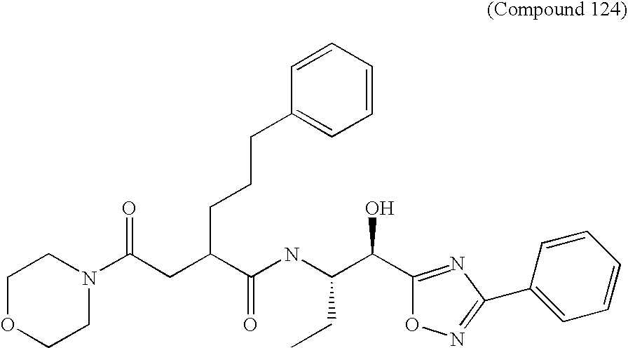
C1OCCN(C(CC(C(NC(C(C2=NC(C3=CC=CC=C3)=NO2)O)CC)=O)CCCC2=CC=CC=C2)=O)C1
